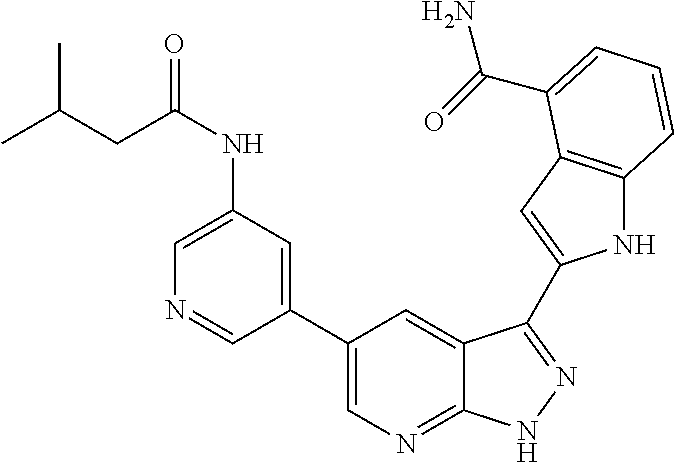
C1(C2=CN=C3C(=C2)C(C2=CC4=C(N2)C=CC=C4C(=O)N)=NN3)=CC(NC(CC(C)C)=O)=CN=C1
